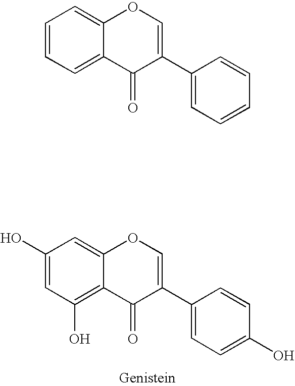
C1(O)=CC(O)=C2C(=C1)OC=C(C1=CC=C(O)C=C1)C2=O.C1=CC=C2C(=C1)OC=C(C1=CC=CC=C1)C2=O
